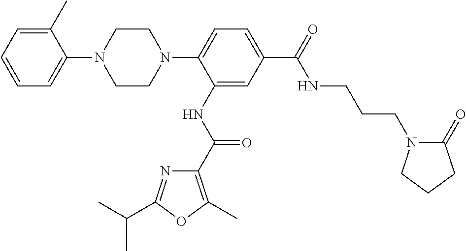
C1=CC=C(C)C(N2CCN(C3=CC=C(C(=O)NCCCN4C(=O)CCC4)C=C3NC(C3=C(C)OC(C(C)C)=N3)=O)CC2)=C1
